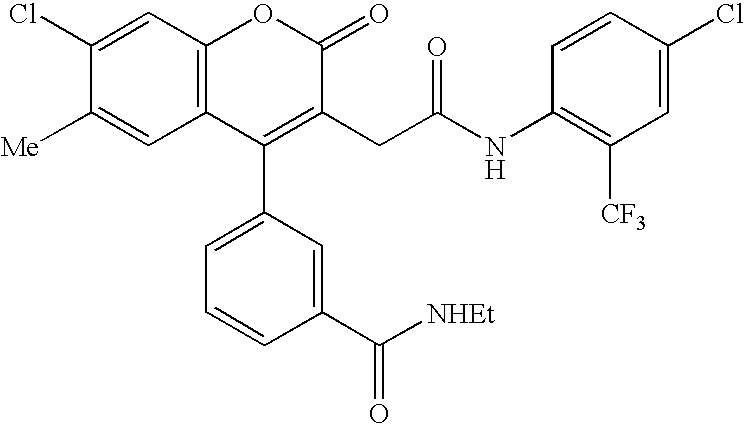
C12=C(C=C(Cl)C([Me])=C1)OC(=O)C(CC(NC1=C([CF3])C=C(Cl)C=C1)=O)=C2C1=CC=CC(C([NHEt])=O)=C1
